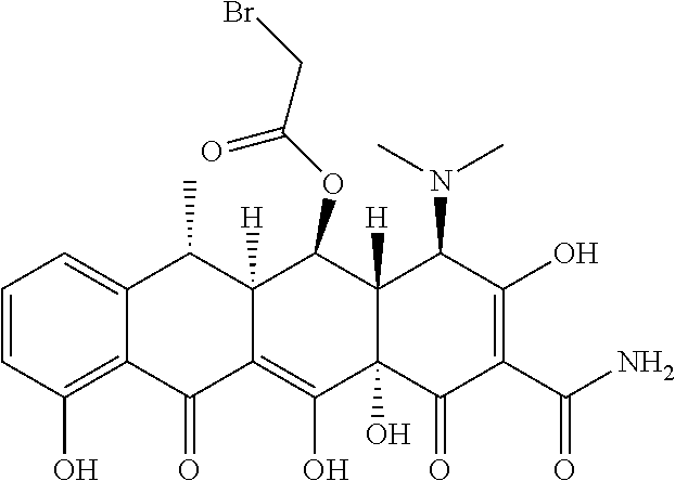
C1=CC(O)=C2C(=C1)C(C)C1([H])C(=C(O)C3(O)C([H])(C1OC(=O)CBr)C(N(C)C)C(O)=C(C(N)=O)C3=O)C2=O
